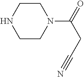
C1CNCCN1C(=O)CC#N
